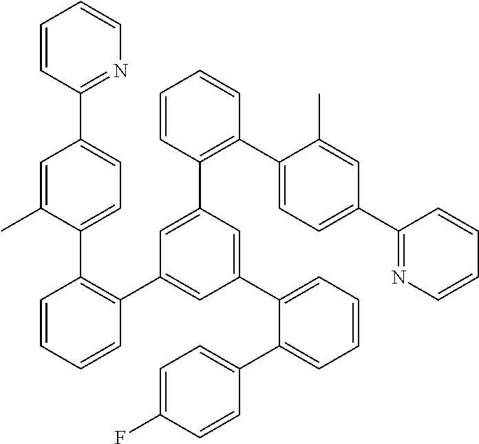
C1=CC(C2=CC=C(C3=C(C4=CC(C5=CC=CC=C5C5=CC=C(F)C=C5)=CC(C5=C(C6=CC=C(C7=NC=CC=C7)C=C6C)C=CC=C5)=C4)C=CC=C3)C(C)=C2)=NC=C1
